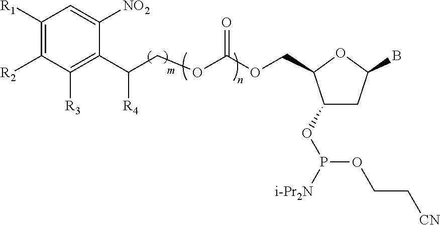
C1([R1])=C([R2])C([R3])=C(C(COC(OCC2C(OP([i-Pr2N])OCC[CN])CC(B)O2)=O)[R4])C([NO2])=C1
